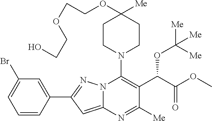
C1CN(C2=C(C(C(OC)=O)OC([Me])([Me])[Me])C([Me])=NC3=CC(C4=CC(Br)=CC=C4)=NN23)CCC1([Me])OCCOCCO
